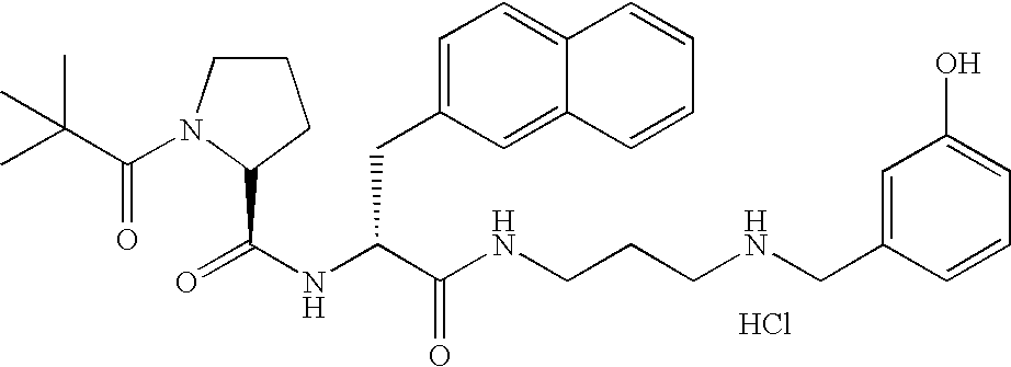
Cl.N(C(C(NCCCNCC1=CC(O)=CC=C1)=O)CC1=CC=C2C(=C1)C=CC=C2)C(=O)C1N(C(=O)C(C)(C)C)CCC1
